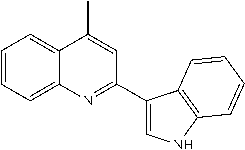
C1=CC=C2C(=C1)C(C)=CC(C1=CNC3=C1C=CC=C3)=N2
